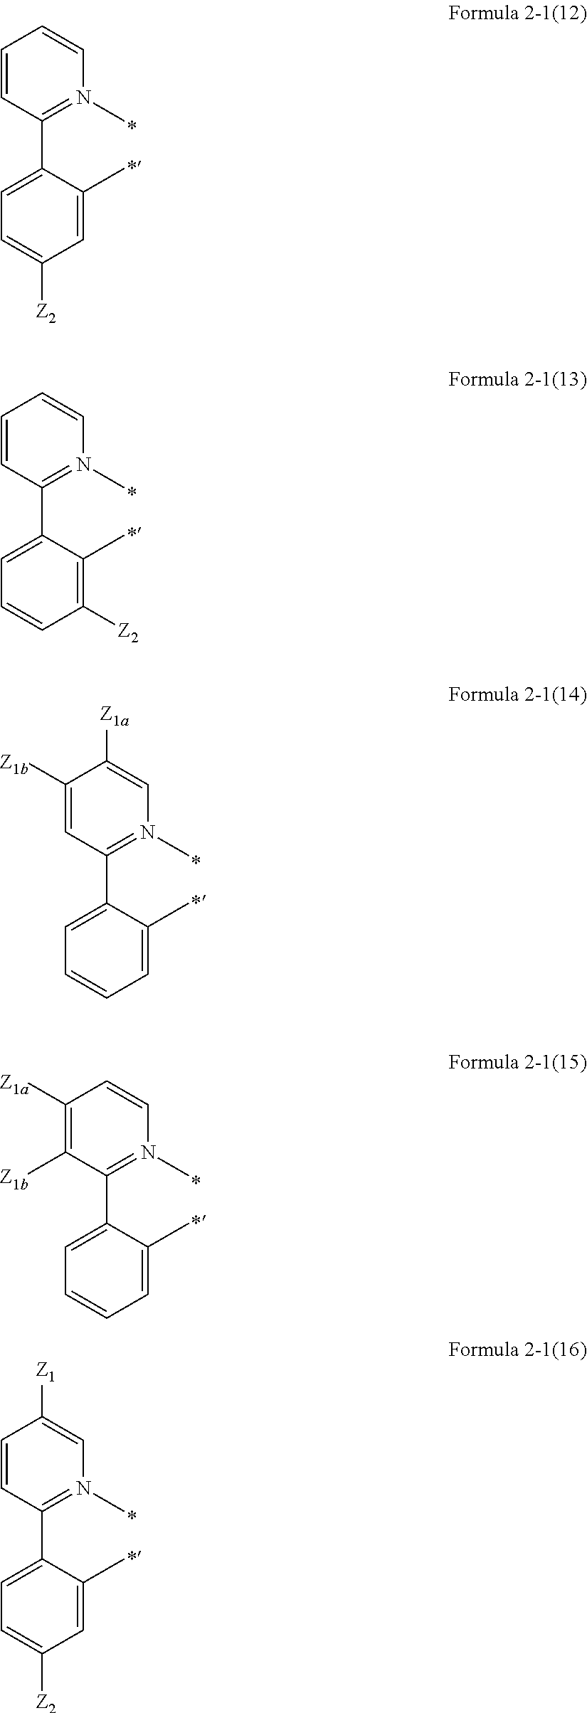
C1=CC(C2=CC=C([Z2])C=C2C)=N(C)C=C1.C1([Z1b])=CC(C2=CC=CC=C2C)=N(C)C=C1[Z1a].C1([Z1a])=C([Z1b])C(C2=CC=CC=C2C)=N(C)C=C1.C1=CC(C2=CC=C([Z2])C=C2C)=N(C)C=C1[Z1].C1=CC(C2=CC=CC([Z2])=C2C)=N(C)C=C1
